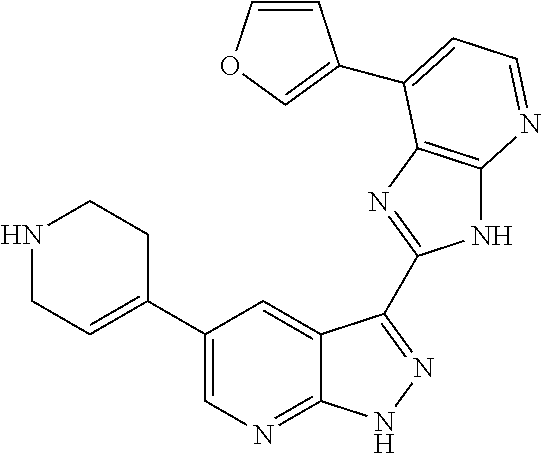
C1(C2=CCNCC2)=CN=C2C(=C1)C(C1=NC3=C(N1)N=CC=C3C1=COC=C1)=NN2
